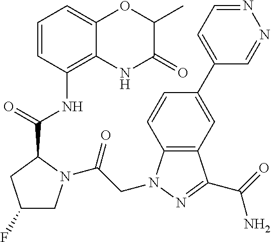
C1=CC(NC(C2CC(F)CN2C(CN2C3=C(C(C(=O)N)=N2)C=C(C2=CC=NN=C2)C=C3)=O)=O)=C2C(=C1)OC(C)C(=O)N2
